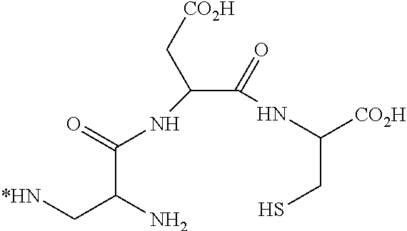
[*HN]CC(N)C(=O)NC(C(NC(CS)[CO2H])=O)C[CO2H]
